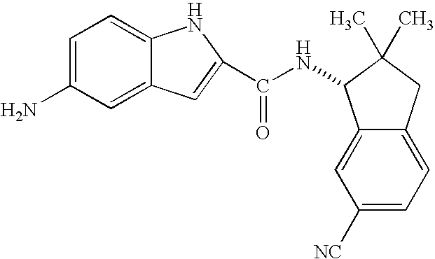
C1=C(N)C=C2C(=C1)NC(C(NC1C3=CC([NC])=CC=C3CC1(C)C)=O)=C2
